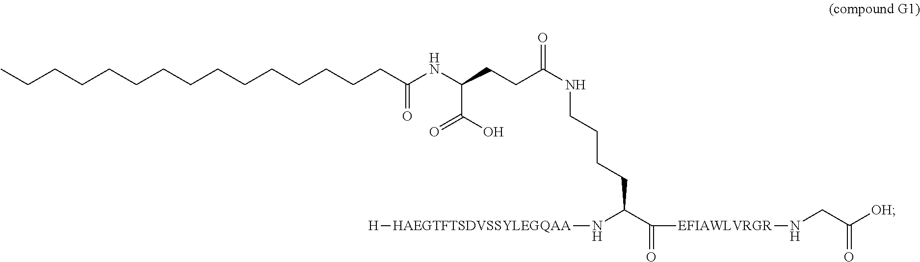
CCCCCCCCCCCCCCCC(NC(CCC(NCCCCC(C(=O)[EFIAWLVRGR]NCC(=O)[OH])N[HAEGTFTSDVSSYLEGQAA][H])=O)C(O)=O)=O
